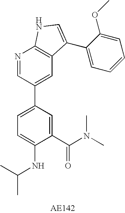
C1(C(N(C)C)=O)=CC(C2=CC3=C(N=C2)NC=C3C2=CC=CC=C2OC)=CC=C1NC(C)C
